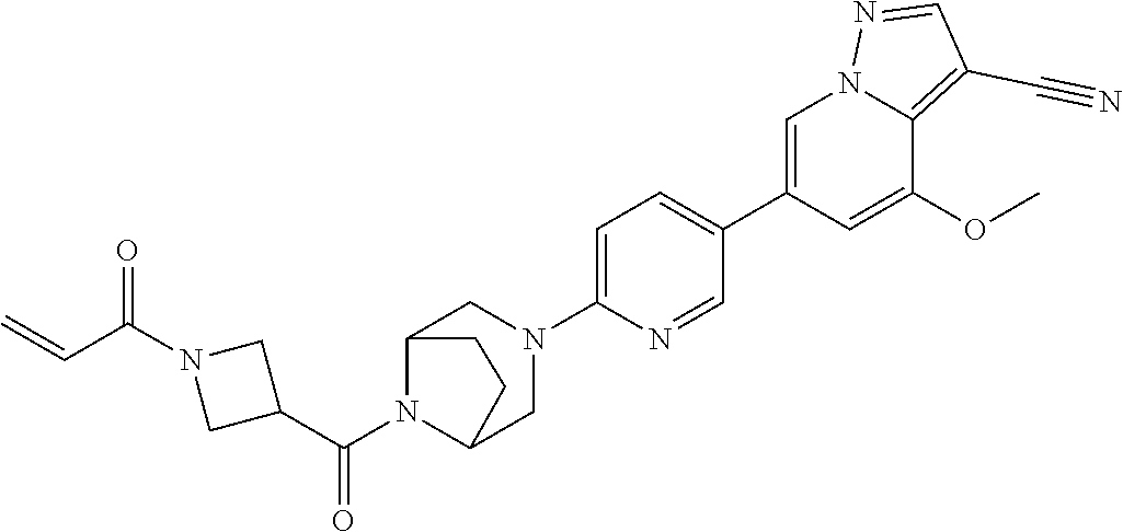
C1=C(C2=CC=C(N3CC4N(C(C5CN(C(C=C)=O)C5)=O)C(C3)CC4)N=C2)C=C(OC)C2=C(C#N)C=NN12
